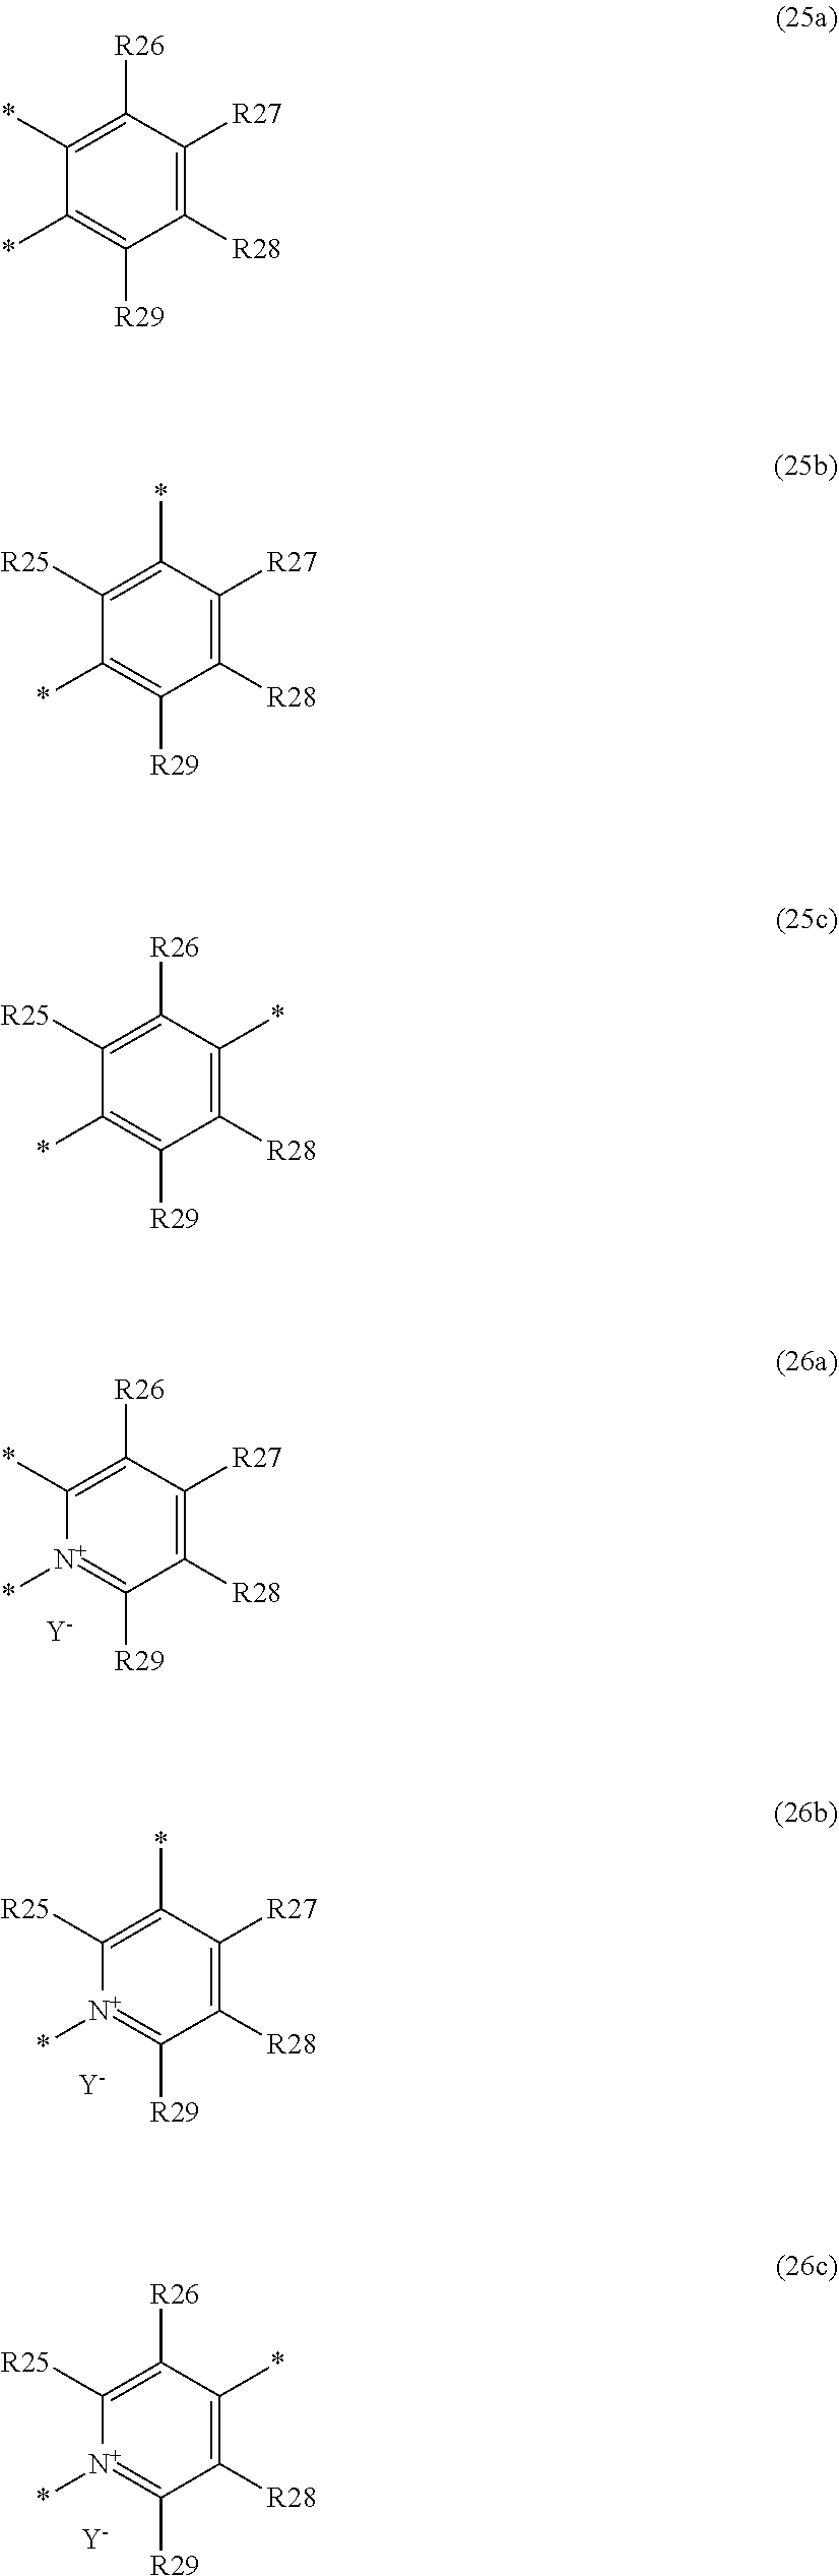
C1(*)=C([R26])C([R27])=C([R28])C([R29])=[N+]1*.[Y].C1([R25])=C(*)C([R27])=C([R28])C([R29])=[N+]1*.[Y].C1([R25])=C([R26])C(*)=C([R28])C([R29])=[N+]1*.[Y].C1(*)=C([R26])C([R27])=C([R28])C([R29])=C1*.C1([R25])=C(*)C([R27])=C([R28])C([R29])=C1*.C1([R25])=C([R26])C(*)=C([R28])C([R29])=C1*
